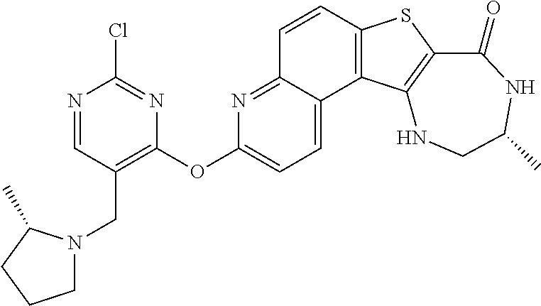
C1=CC2=C(C3=CC=C(OC4=C(CN5CCCC5C)C=NC(Cl)=N4)N=C13)C1=C(S2)C(=O)NC(C)CN1
